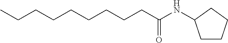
CCCCCCCCCC(NC1CCCC1)=O
